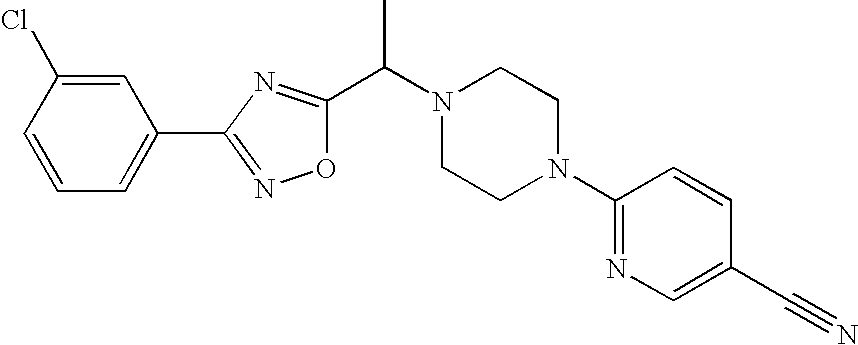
C1=CC(Cl)=CC(C2=NOC(C(N3CCN(C4=NC=C(C#N)C=C4)CC3)C)=N2)=C1
